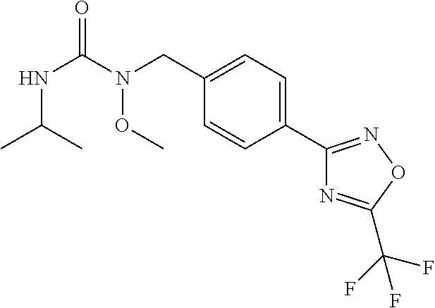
C1(CN(C(NC(C)C)=O)OC)=CC=C(C2=NOC(C(F)(F)F)=N2)C=C1
